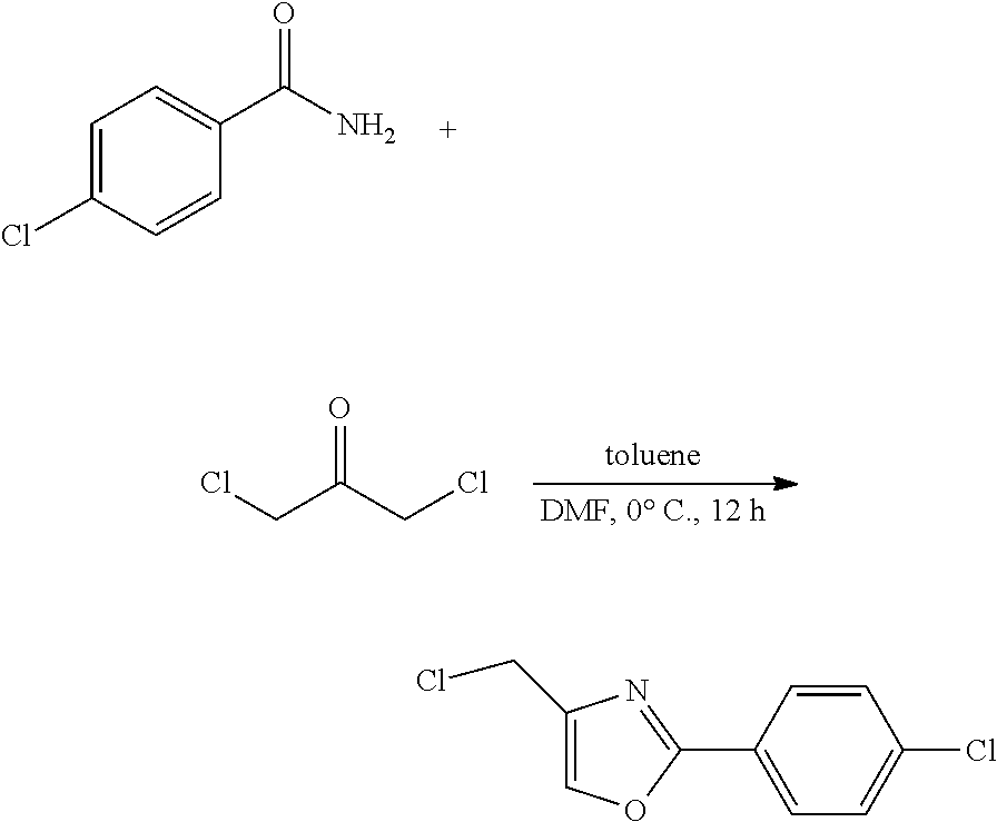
C1=C(Cl)C=CC(C(N)=O)=C1.ClCC(CCl)=O.C1(C2=NC(CCl)=CO2)=CC=C(Cl)C=C1
